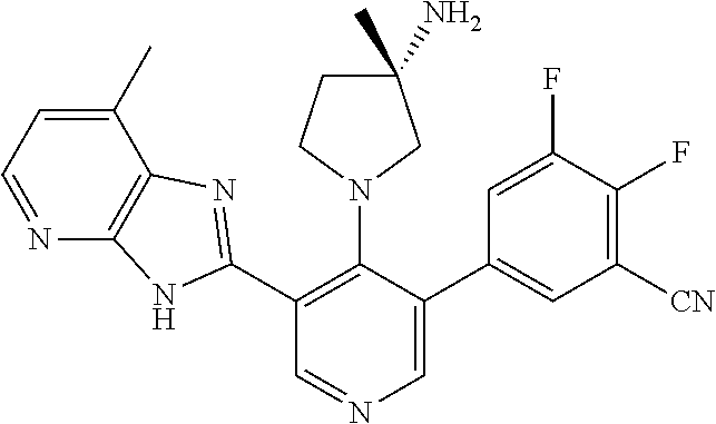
C1(C2=NC3=C(N2)N=CC=C3C)=C(N2CC(C)(N)CC2)C(C2=CC([CN])=C(F)C(F)=C2)=CN=C1
